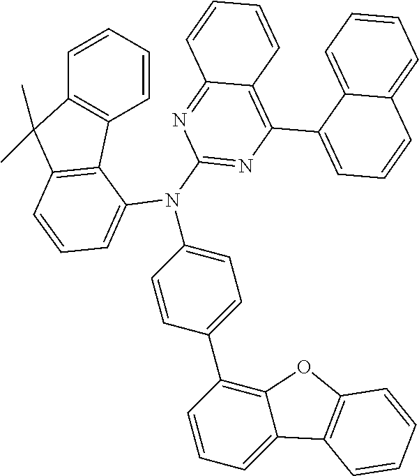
C1=CC=CC2=C1C1=C(C2(C)C)C=CC=C1N(C1=NC(C2=CC=CC3=CC=CC=C23)=C2C(=N1)C=CC=C2)C1=CC=C(C2=C3C(=CC=C2)C2=C(O3)C=CC=C2)C=C1
